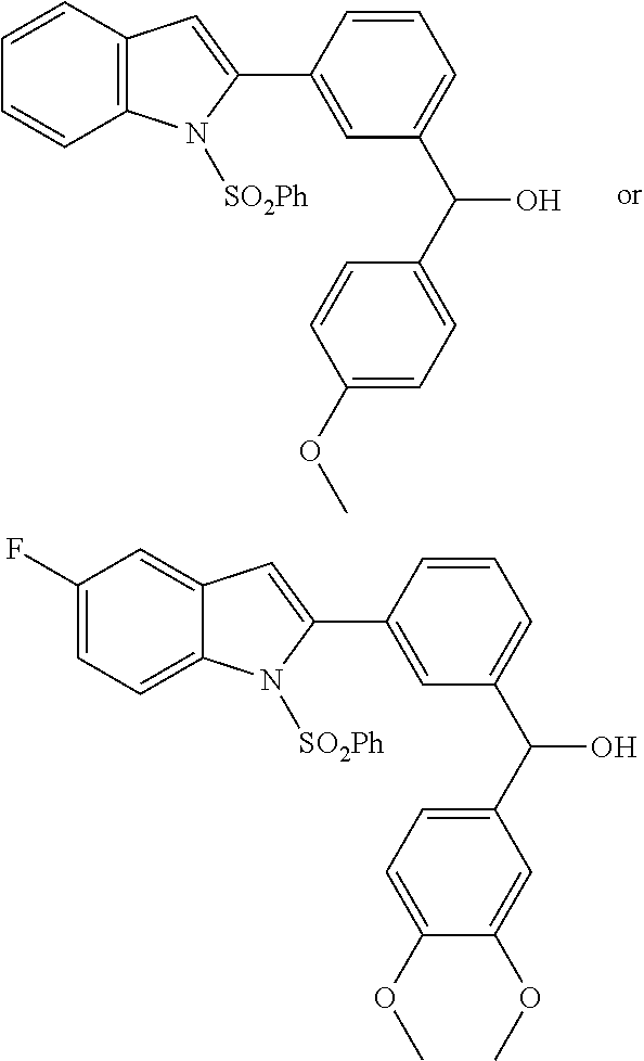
C12=C(C=CC=C1)C=C(C1=CC(C(C3=CC=C(OC)C=C3)O)=CC=C1)N2[SO2Ph].C12=CC=C(F)C=C1C=C(C1=CC(C(C3=CC=C(OC)C(OC)=C3)O)=CC=C1)N2[SO2Ph]
